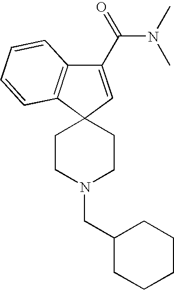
C1(C(=O)N(C)C)=CC2(C3=C1C=CC=C3)CCN(CC1CCCCC1)CC2
